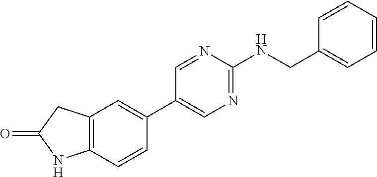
C1=NC(NCC2=CC=CC=C2)=NC=C1C1=CC2=C(C=C1)NC(=O)C2
